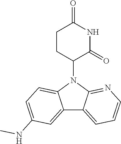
N1(C2CCC(=O)NC2=O)C2=NC=CC=C2C2=CC(NC)=CC=C12
